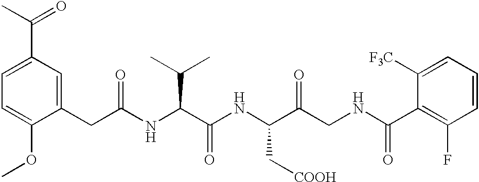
C1=C(OC)C(CC(NC(C(NC(C(CNC(=O)C2=C(F)C=CC=C2[F3C])=O)C[COOH])=O)C(C)C)=O)=CC(C(C)=O)=C1
